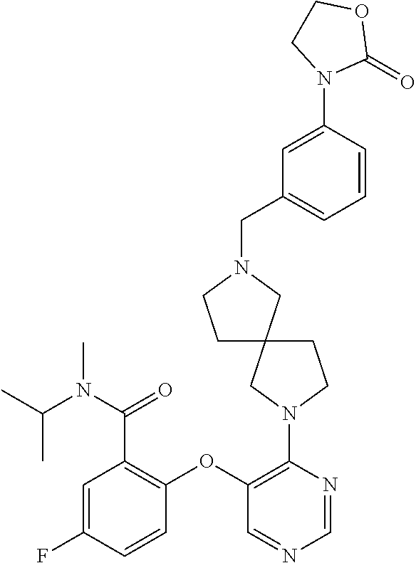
C1(OC2=C(N3CC4(CC3)CCN(CC3=CC=CC(N5C(=O)OCC5)=C3)C4)N=CN=C2)=C(C(N(C(C)C)C)=O)C=C(F)C=C1
